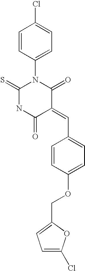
C1=CC(N2C(=S)NC(=O)C(=CC3=CC=C(OCC4=CC=C(Cl)O4)C=C3)C2=O)=CC=C1Cl
